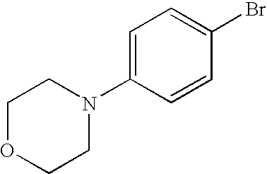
C1OCCN(C2=CC=C(Br)C=C2)C1
